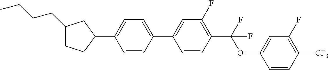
C1(CCCC)CCC(C2=CC=C(C3=CC(F)=C(C(OC4=CC(F)=C([CF3])C=C4)(F)F)C=C3)C=C2)C1
